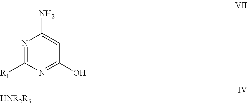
N1=C([R1])N=C(O)C=C1N.[HNR2R3]
